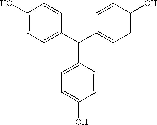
C1(O)=CC=C(C(C2=CC=C(O)C=C2)C2=CC=C(O)C=C2)C=C1
